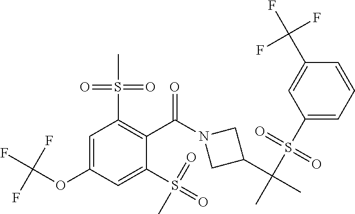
C1=C(OC(F)(F)F)C=C(S(=O)(=O)C)C(C(N2CC(C(C)(C)S(=O)(=O)C3=CC=CC(C(F)(F)F)=C3)C2)=O)=C1S(=O)(C)=O
